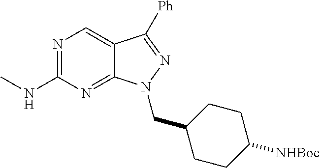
N1=C(NC)N=C2C(=C1)C([Ph])=NN2CC1CCC([NHBoc])CC1
